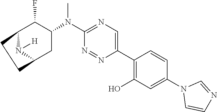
C12N([H])C(CC(N(C3=NC=C(C4=C(O)C=C(N5C=CN=C5)C=C4)N=N3)C)C1F)CC2
